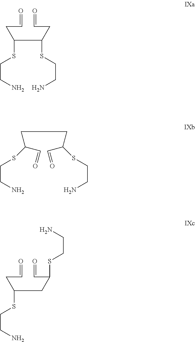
C(CC=O)(C(CC=O)SCCN)SCCN.C(CC(C=O)SCCN)C(C=O)SCCN.C(CC=O)(CC(C=O)SCCN)SCCN
